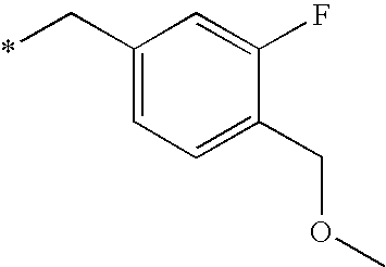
C1(C*)=CC=C(COC)C(F)=C1
